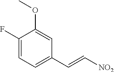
O(C)C1=CC(C=C[NO2])=CC=C1F
